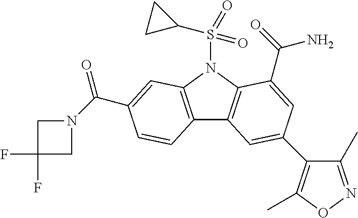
C12=C(N(S(C3CC3)(=O)=O)C3=C1C=C(C1=C(C)ON=C1C)C=C3C(=O)N)C=C(C(N1CC(F)(F)C1)=O)C=C2
